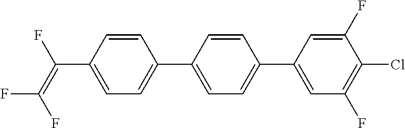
C1=CC(C(=C(F)F)F)=CC=C1C1=CC=C(C2=CC(F)=C(Cl)C(F)=C2)C=C1
